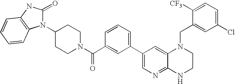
C1(N2C(=O)NC3=C2C=CC=C3)CCN(C(C2=CC(C3=CN=C4C(=C3)N(CC3=CC(Cl)=CC=C3[CF3])CCN4)=CC=C2)=O)CC1
